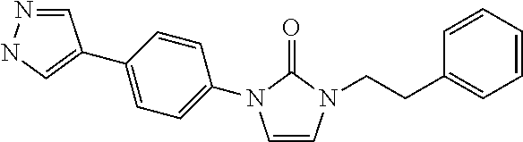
C1=NNC=C1C1=CC=C(N2C=CN(CCC3=CC=CC=C3)C2=O)C=C1
